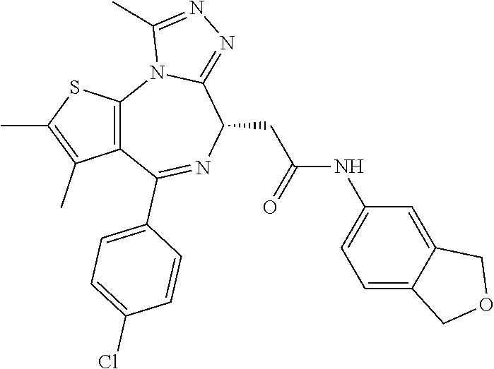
C12=C(C(C3=CC=C(Cl)C=C3)=NC(CC(NC3=CC=C4C(=C3)COC4)=O)C3=NN=C(C)N13)C(C)=C(C)S2
